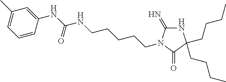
N1C(=N)N(CCCCCNC(NC2=CC(C)=CC=C2)=O)C(=O)C1(CCCC)CCCC
